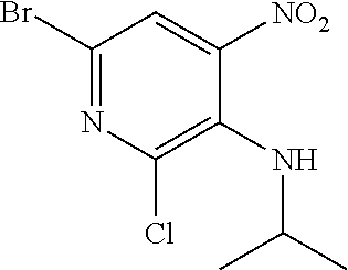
C1(Br)=NC(Cl)=C(NC(C)C)C([NO2])=C1
